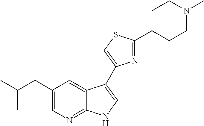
C1=C(CC(C)C)C=C2C(=N1)NC=C2C1=CSC(C2CCN(C)CC2)=N1
